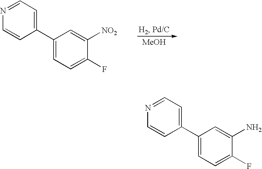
[MeOH].C1(C2=CC=NC=C2)=CC=C(F)C([NO2])=C1.C1(C2=CC=NC=C2)=CC=C(F)C(N)=C1
